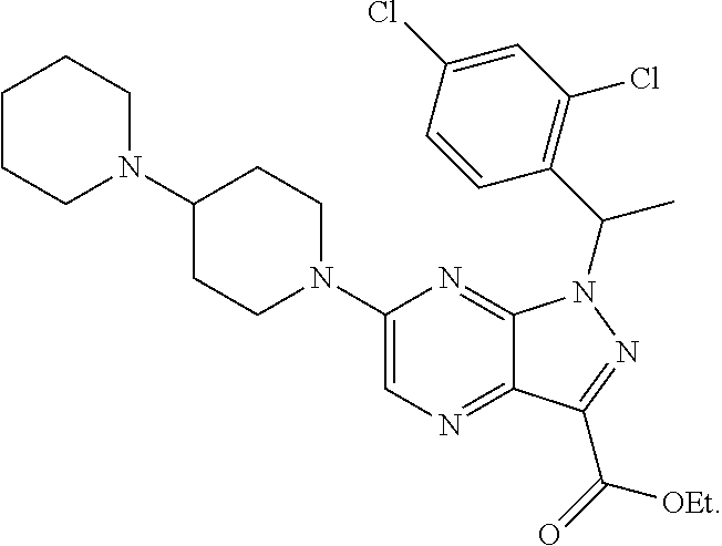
C1(N2CCC(N3CCCCC3)CC2)=CN=C2C(=N1)N(C(C1=C(Cl)C=C(Cl)C=C1)C)N=C2C(=O)[OEt]
